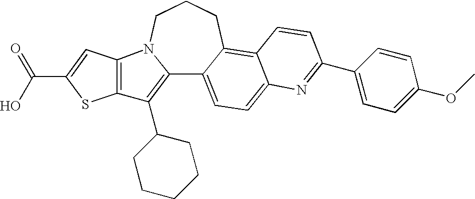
C12=C(C3CCCCC3)C3=C(N1CCCC1=C4C(=CC=C21)N=C(C1=CC=C(OC)C=C1)C=C4)C=C(C(=O)O)S3
